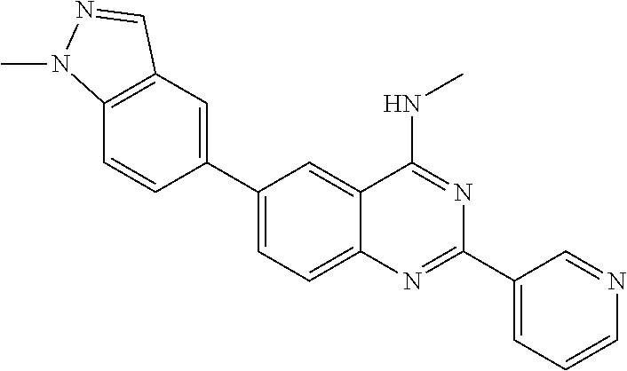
C1(C2=CC3=C(C=C2)N(C)N=C3)=CC=C2C(=C1)C(NC)=NC(C1=CC=CN=C1)=N2
